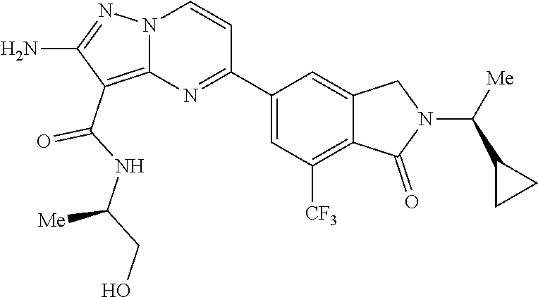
O=C(NC(CO)[Me])C1=C2N(N=C1N)C=CC(C1=CC([CF3])=C3C(=C1)CN(C(C1CC1)[Me])C3=O)=N2
